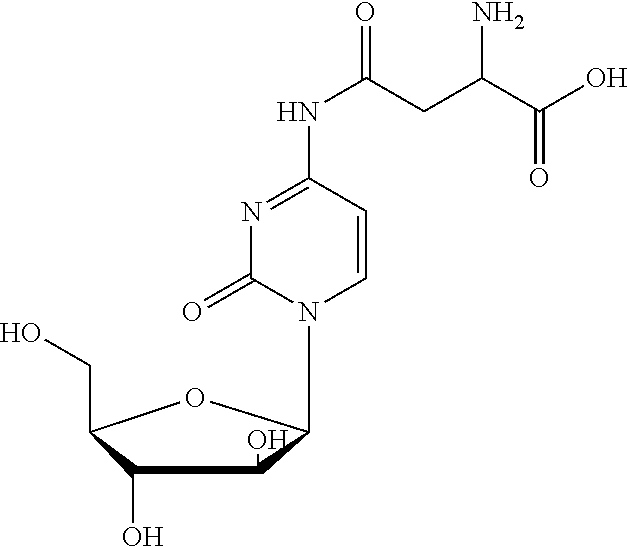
C1(O)C(O)C(CO)OC1N1C=CC(NC(CC(C(O)=O)N)=O)=NC1=O
